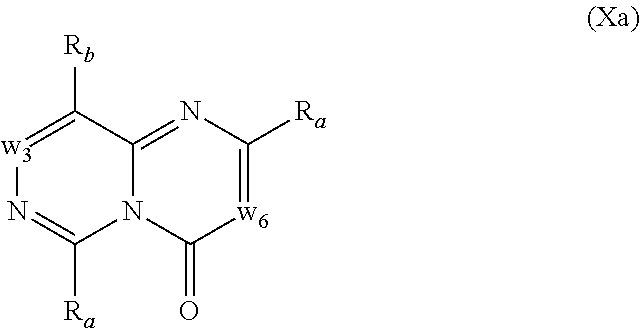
[w6]1=C([Ra])N=C2N(C1=O)C([Ra])=N[w3]=C2[Rb]
